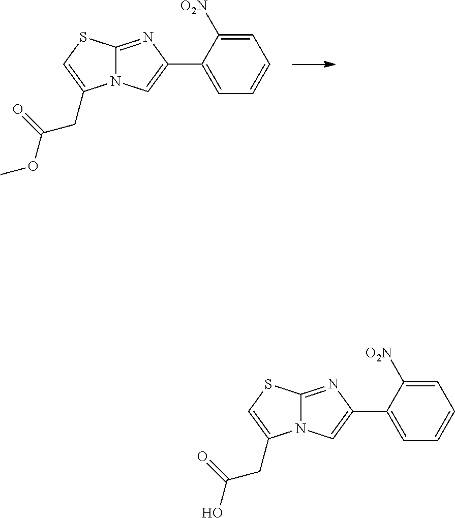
C1=C([O2N])C(C2=CN3C(=N2)SC=C3CC(OC)=O)=CC=C1.C1=C([O2N])C(C2=CN3C(=N2)SC=C3CC(O)=O)=CC=C1
